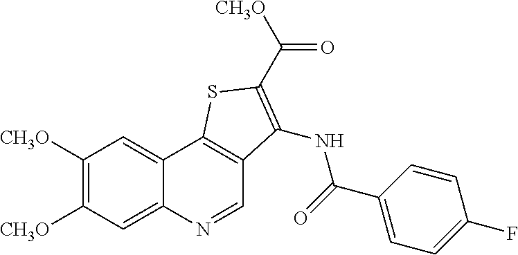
C1([CH3O])=C([CH3O])C=C2C(=C1)C1=C(C=N2)C(NC(C2=CC=C(F)C=C2)=O)=C(C([CH3O])=O)S1
